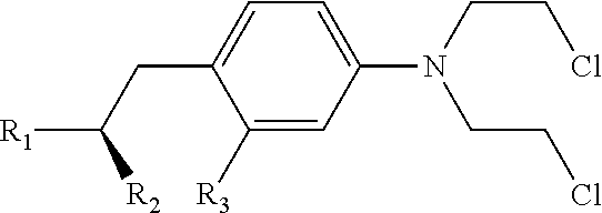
[R2]C(CC1=CC=C(N(CCCl)CCCl)C=C1[R3])[R1]
